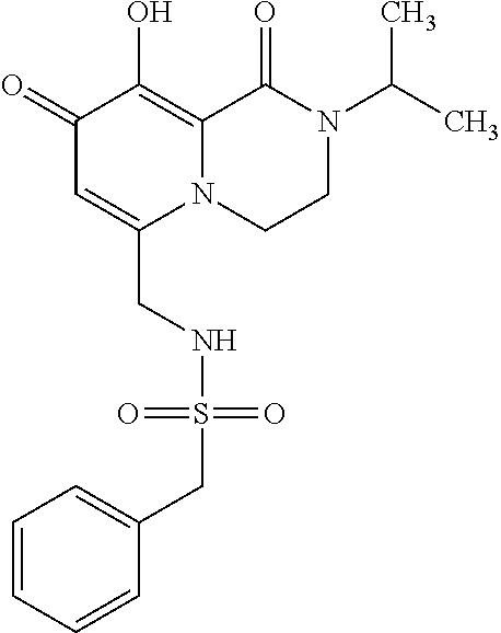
C1(=O)C=C(CNS(CC2=CC=CC=C2)(=O)=O)N2C(=C1O)C(=O)N(C(C)C)CC2
